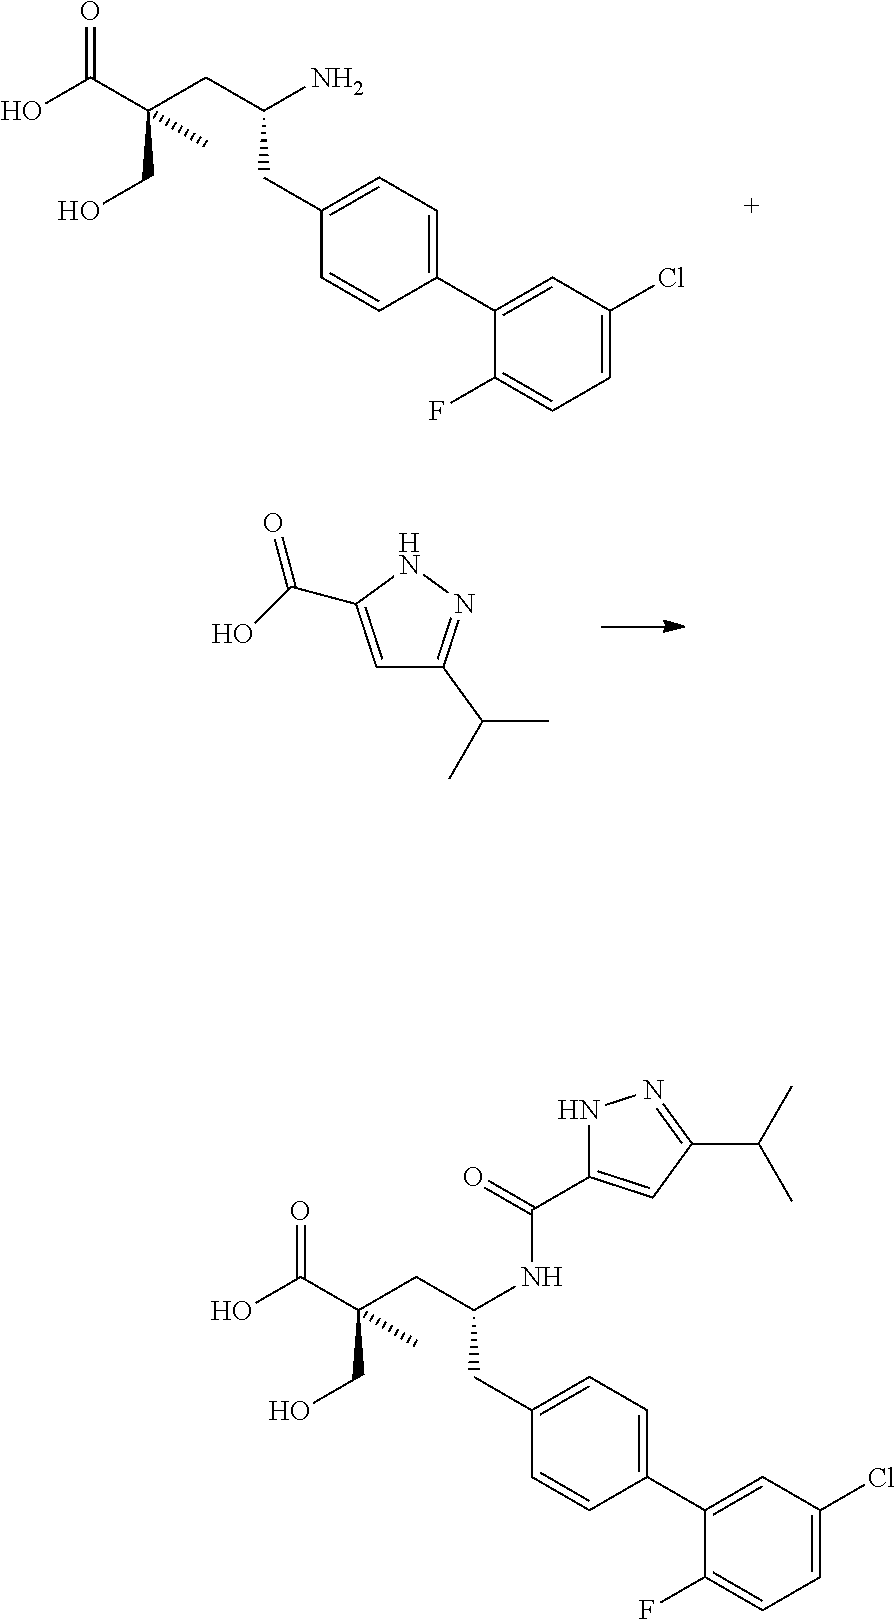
OC(C(CO)(CC(N)CC1=CC=C(C2=CC(Cl)=CC=C2F)C=C1)C)=O.C1=C(C(O)=O)NN=C1C(C)C.OC(C(CO)(CC(NC(=O)C1=CC(C(C)C)=NN1)CC1=CC=C(C2=CC(Cl)=CC=C2F)C=C1)C)=O
